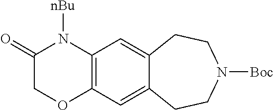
C12=C(C=C3C(=C1)CCN([Boc])CC3)OCC(=O)N2[nBu]
